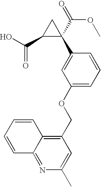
OC(C1C(C(OC)=O)(C2=CC(OCC3=C4C(=NC(C)=C3)C=CC=C4)=CC=C2)C1)=O
